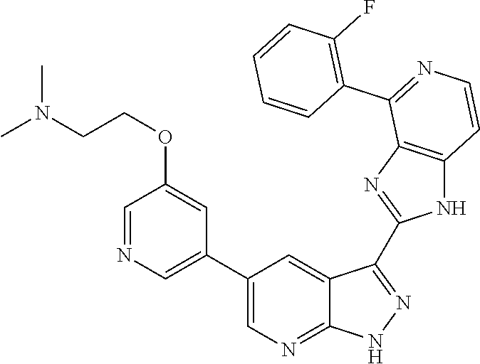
C1=NC=C(C2=CN=C3C(=C2)C(C2=NC4=C(N2)C=CN=C4C2=C(F)C=CC=C2)=N[N H]3)C=C1OCCN(C)C
